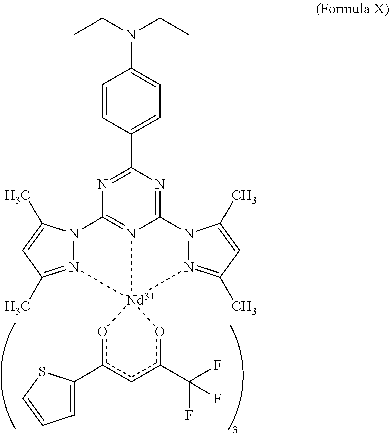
C1=CC(C2=NC3=N4C(=N2)N2N(=C(C)C=C2C)[Nd]42(N4=C(C)C=C(C)N34)oc(C3=CC=CS3)cc(C(F)(F)F)o2)=CC=C1N(CC)CC
